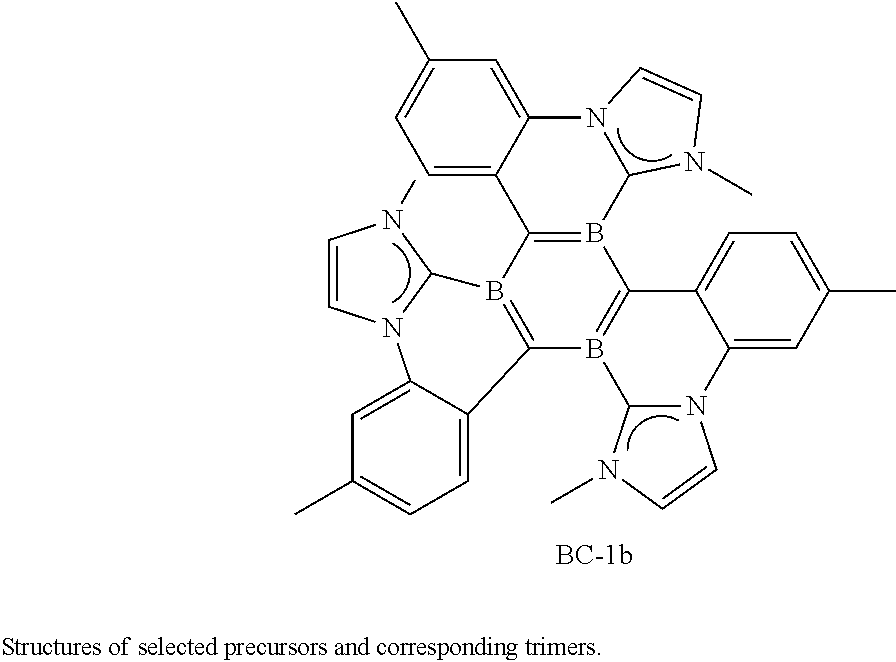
B12=C(C3=CC=C(C)C=C3N3C1N(C)C=C3)B1=C(B3=C2C2=CC=C(C)C=C2N2C3N(C)C=C2)C2=CC=C(C)C=C2N2C=CN(C)C21
